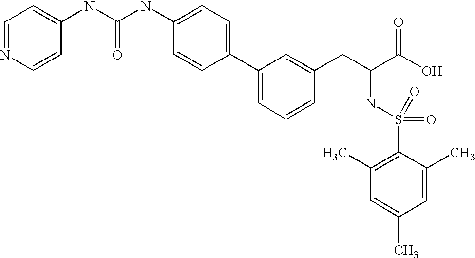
C1=NC=CC(NC(NC2=CC=C(C3=CC=CC(CC(NS(=O)(=O)C4=C(C)C=C(C)C=C4C)C(=O)O)=C3)C=C2)=O)=C1
